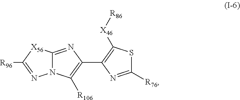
[X46]([R86])C1=C(C2=C([R106])N3C(=N2)[X56]C([R96])=N3)N=C([R76])S1
